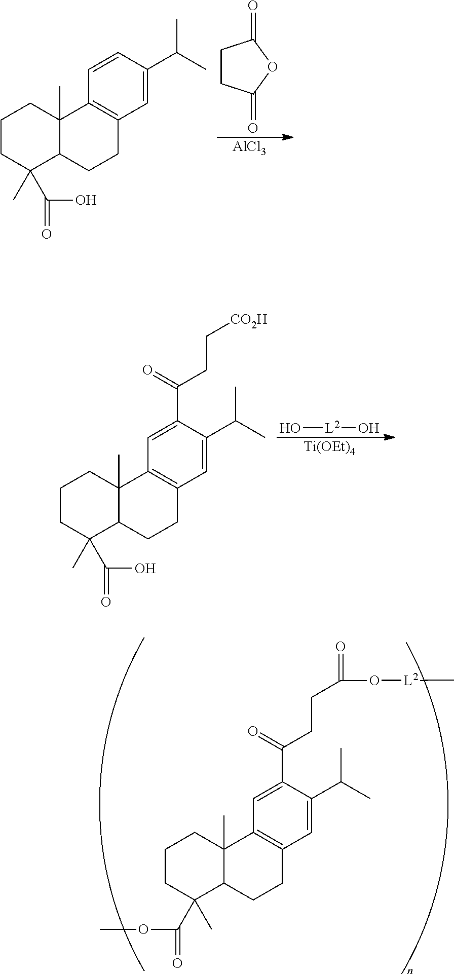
C1CC(C(OC)=O)(C)C2C(C)(C1)C1=C(CC2)C=C(C(C)C)C(C(=O)CCC(O[L2]C)=O)=C1.C1CC(=O)OC1=O.[AlCl3].C1CC(C)(C(O)=O)C2C(C)(C1)C1=C(CC2)C=C(C(C)C)C=C1.O[L2]O.[Ti(OEt)4].C1CC(C)(C(O)=O)C2C(C)(C1)C1=C(CC2)C=C(C(C)C)C(C(=O)CC[CO2H])=C1
